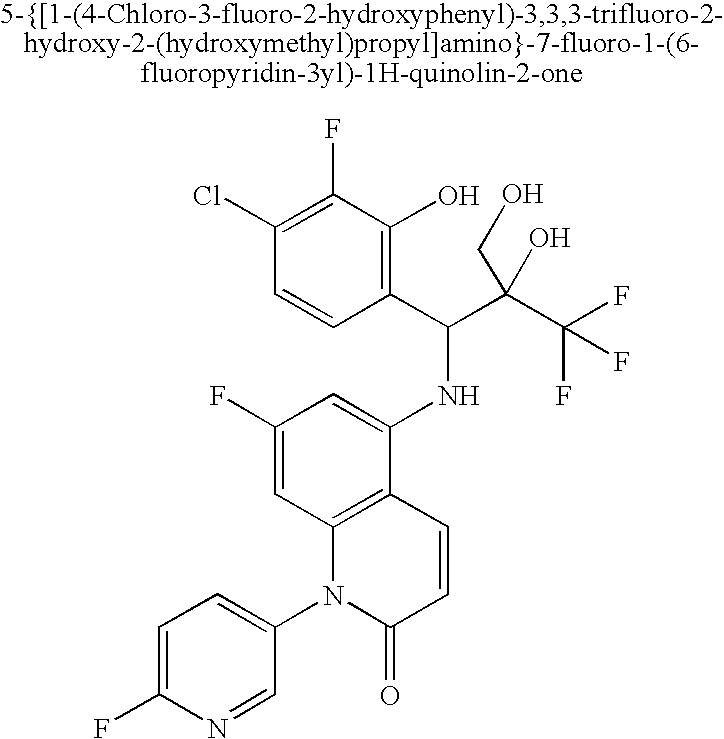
C1=C(F)N=CC(N2C(=O)C=CC3=C2C=C(F)C=C3NC(C(C(F)(F)F)(CO)O)C2=C(O)C(F)=C(Cl)C=C2)=C1
